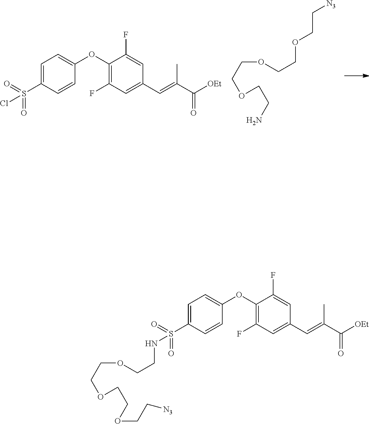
C1=C(S(=O)(=O)NCCOCCOCCOCC[N3])C=CC(OC2=C(F)C=C(C=C(C([OEt])=O)C)C=C2F)=C1.C1=C(S(=O)(=O)Cl)C=CC(OC2=C(F)C=C(C=C(C([OEt])=O)C)C=C2F)=C1.C(OCCOCCOCCN)C[N3]
